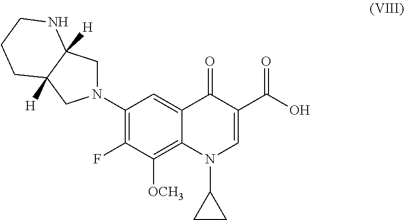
C1(N2CC3([H])C([H])(C2)CCCN3)=C(F)C([OCH3])=C2C(=C1)C(=O)C(C(O)=O)=CN2C1CC1
